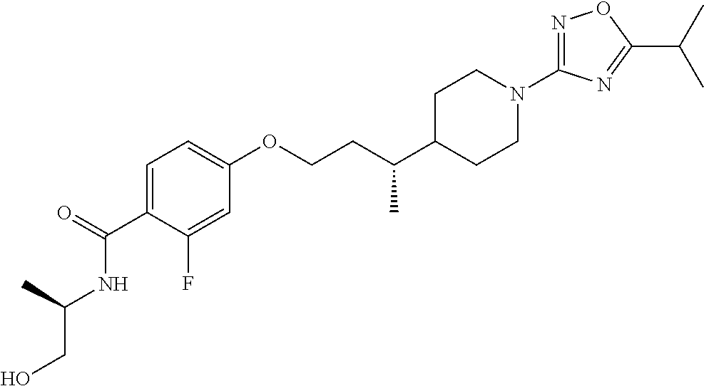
C1=C(C(=O)NC(CO)C)C(F)=CC(OCCC(C2CCN(C3=NOC(C(C)C)=N3)CC2)C)=C1
